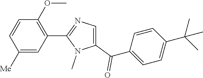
C1([Me])=CC(C2=NC=C(C(C3=CC=C(C(C)(C)C)C=C3)=O)N2C)=C(OC)C=C1
